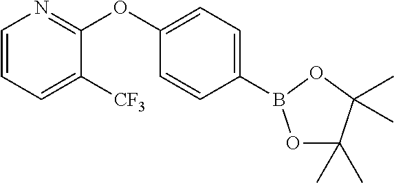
C1=CC=C([CF3])C(OC2=CC=C(B3OC(C)(C)C(C)(C)O3)C=C2)=N1
